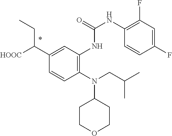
C1=CC(N(CC(C)C)C2CCOCC2)=C(NC(=O)NC2=C(F)C=C(F)C=C2)C=C1C([HOOC])CC
